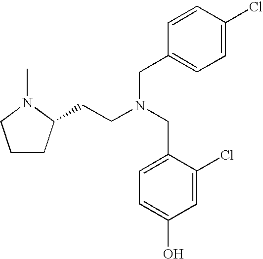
C1CC(CCN(CC2=CC=C(O)C=C2Cl)CC2=CC=C(Cl)C=C2)N(C)C1
